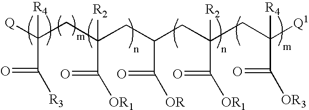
[Q]C(CC(CC(CC(CC([Q1])([R4])C(=O)[OR3])([R2])C(=O)[OR1])C(=O)[OR])([R2])C([OR1])=O)([R4])C(=O)[R3]
